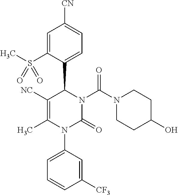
C1=C(S(C)(=O)=O)C(C2N(C(N3CCC(O)CC3)=O)C(=O)N(C3=CC=CC([CF3])=C3)C(C)=C2[NC])=CC=C1[CN]
